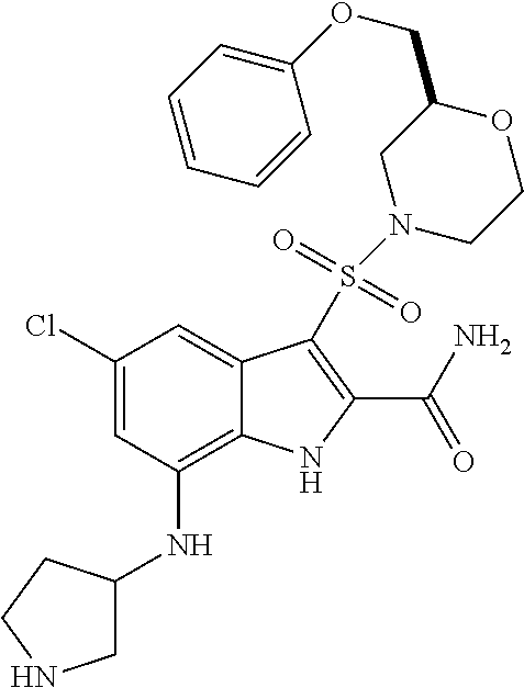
C1(Cl)=CC(NC2CNCC2)=C2C(=C1)C(S(=O)(=O)N1CCOC(COC3=CC=CC=C3)C1)=C(C(N)=O)N2
